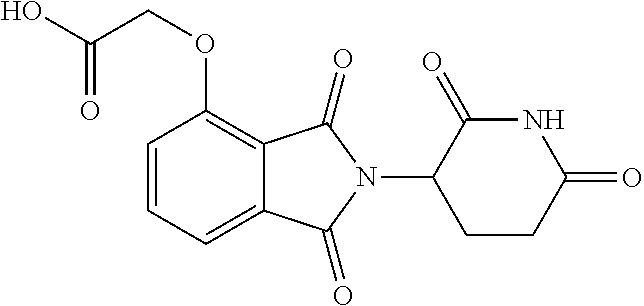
C1(OCC(O)=O)=C2C(=CC=C1)C(=O)N(C1CCC(=O)NC1=O)C2=O
